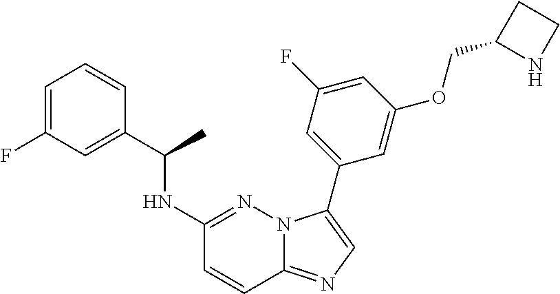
C1=C(F)C=C(C(NC2=NN3C(=NC=C3C3=CC(F)=CC(OCC4NCC4)=C3)C=C2)C)C=C1
